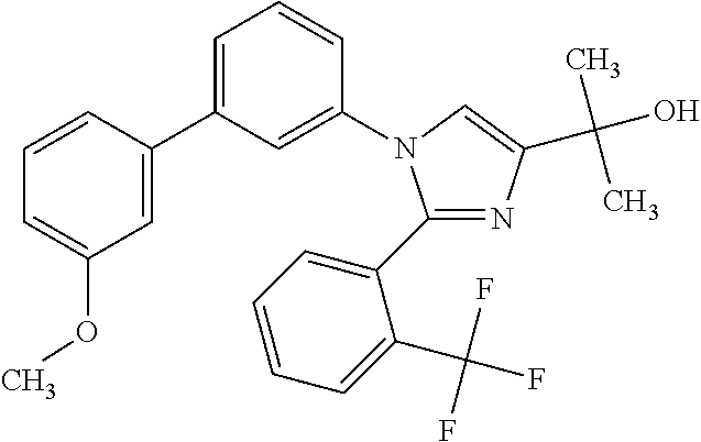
C1(C2=CC=CC=C2C(F)(F)F)=NC(C(C)(C)O)=CN1C1=CC(C2=CC(OC)=CC=C2)=CC=C1
